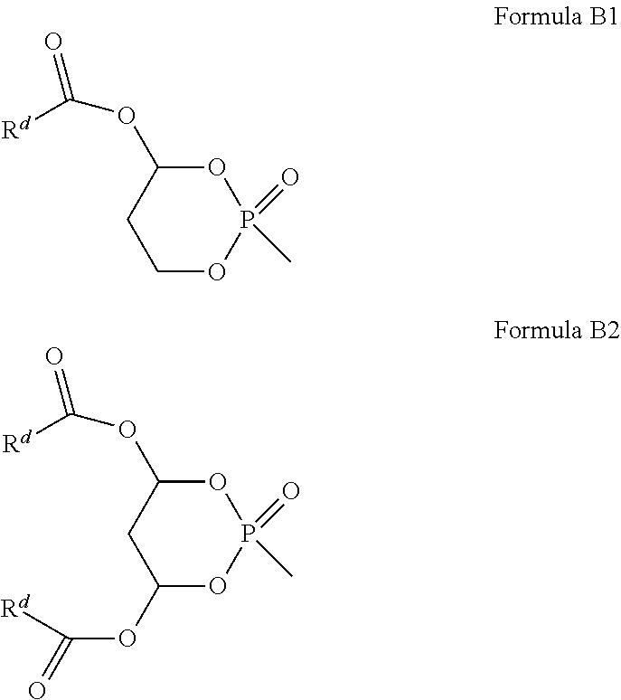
C1COP(C)(=O)OC1OC(=O)[Rd].C1C(OC(=O)[Rd])OP(C)(=O)OC1OC(=O)[Rd]
